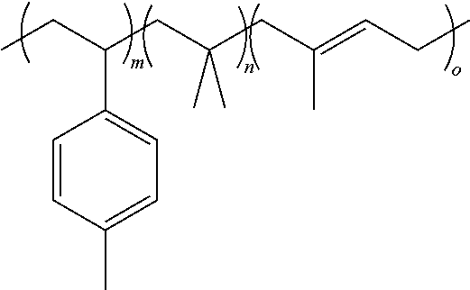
CCC(CC(CC(=CCC)C)(C)C)C1=CC=C(C)C=C1
